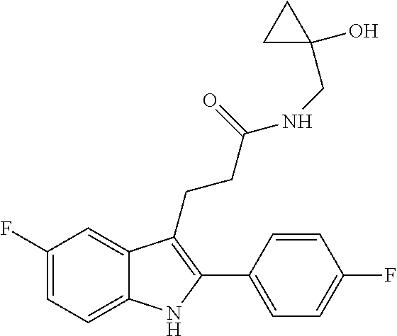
C1=CC(F)=CC=C1C1=C(CCC(NCC2(O)CC2)=O)C2=CC(F)=CC=C2N1
